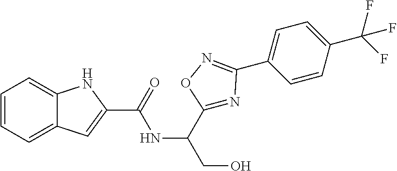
C1=CC=C2C(=C1)NC(C(=O)NC(CO)C1=NC(C3=CC=C(C(F)(F)F)C=C3)=NO1)=C2
